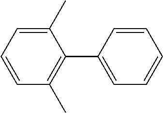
C1=CC=C(C)C(C2=CC=CC=C2)=C1C
